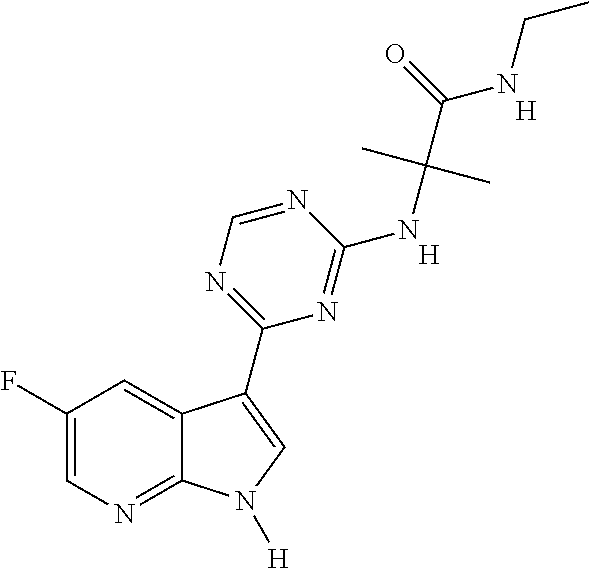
C1(F)=CN=C2C(=C1)C(C1=NC=NC(NC(C(NCC)=O)(C)C)=N1)=CN2[H].[H].[H]
